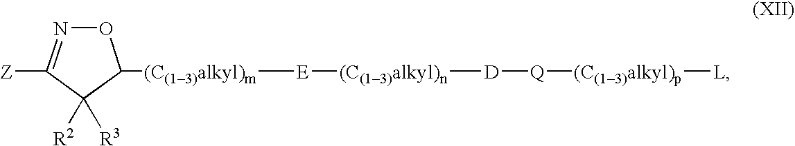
O1N=C([Z])C([R2])([R3])C1[(C(13)alkyl)m][E][(C(13)alkyl)n][D][Q][(C(13)alkyl)p][L]
